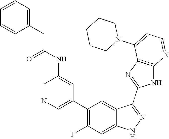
C1=NC=C(C2=C(F)C=C3C(=C2)C(C2=NC4=C(N2)N=CC=C4N2CCCCC2)=NN3)C=C1NC(CC1=CC=CC=C1)=O
